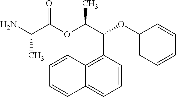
NC(C(OC(C(C1=C2C(=CC=C1)C=CC=C2)OC1=CC=CC=C1)C)=O)C
